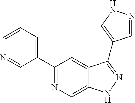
C1=CN=CC(C2=NC=C3C(=C2)C(C2=CNN=C2)=NN3)=C1
